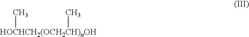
[HOCHCH2(OCH2CH)nOH](C)C
